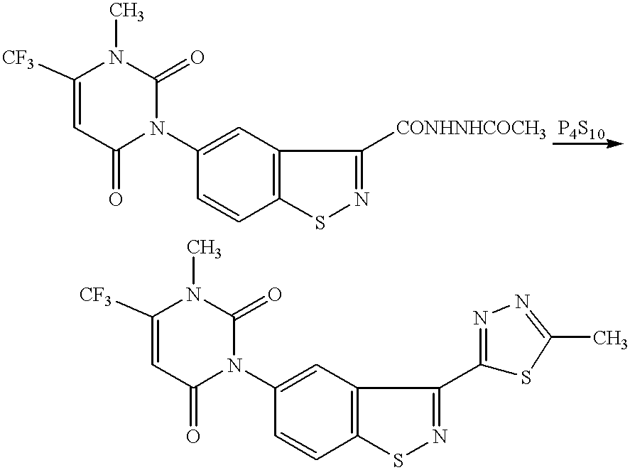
C1([CF3])=CC(=O)N(C2=CC3=C(C=C2)SN=C3[CONHNHCOCH3])C(=O)N1C.C1([CF3])=CC(=O)N(C2=CC3=C(C=C2)SN=C3C2=NN=C(C)S2)C(=O)N1C
